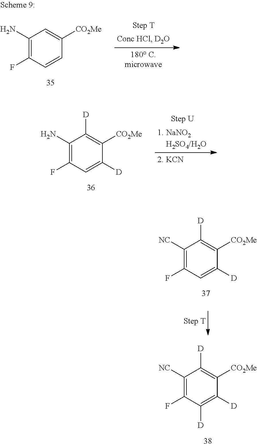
C1([NC])=C(F)C=C([D])C([CO2Me])=C1[D].C1([NC])=C(F)C([D])=C([D])C([CO2Me])=C1[D].C1(N)=C(F)C=CC([CO2Me])=C1.C1(N)=C(F)C=C([D])C([CO2Me])=C1[D]
